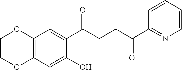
C12=C(C=C(O)C(C(CCC(C3=NC=CC=C3)=O)=O)=C1)OCCO2
